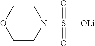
N1(S([OLi])(=O)=O)CCOCC1
